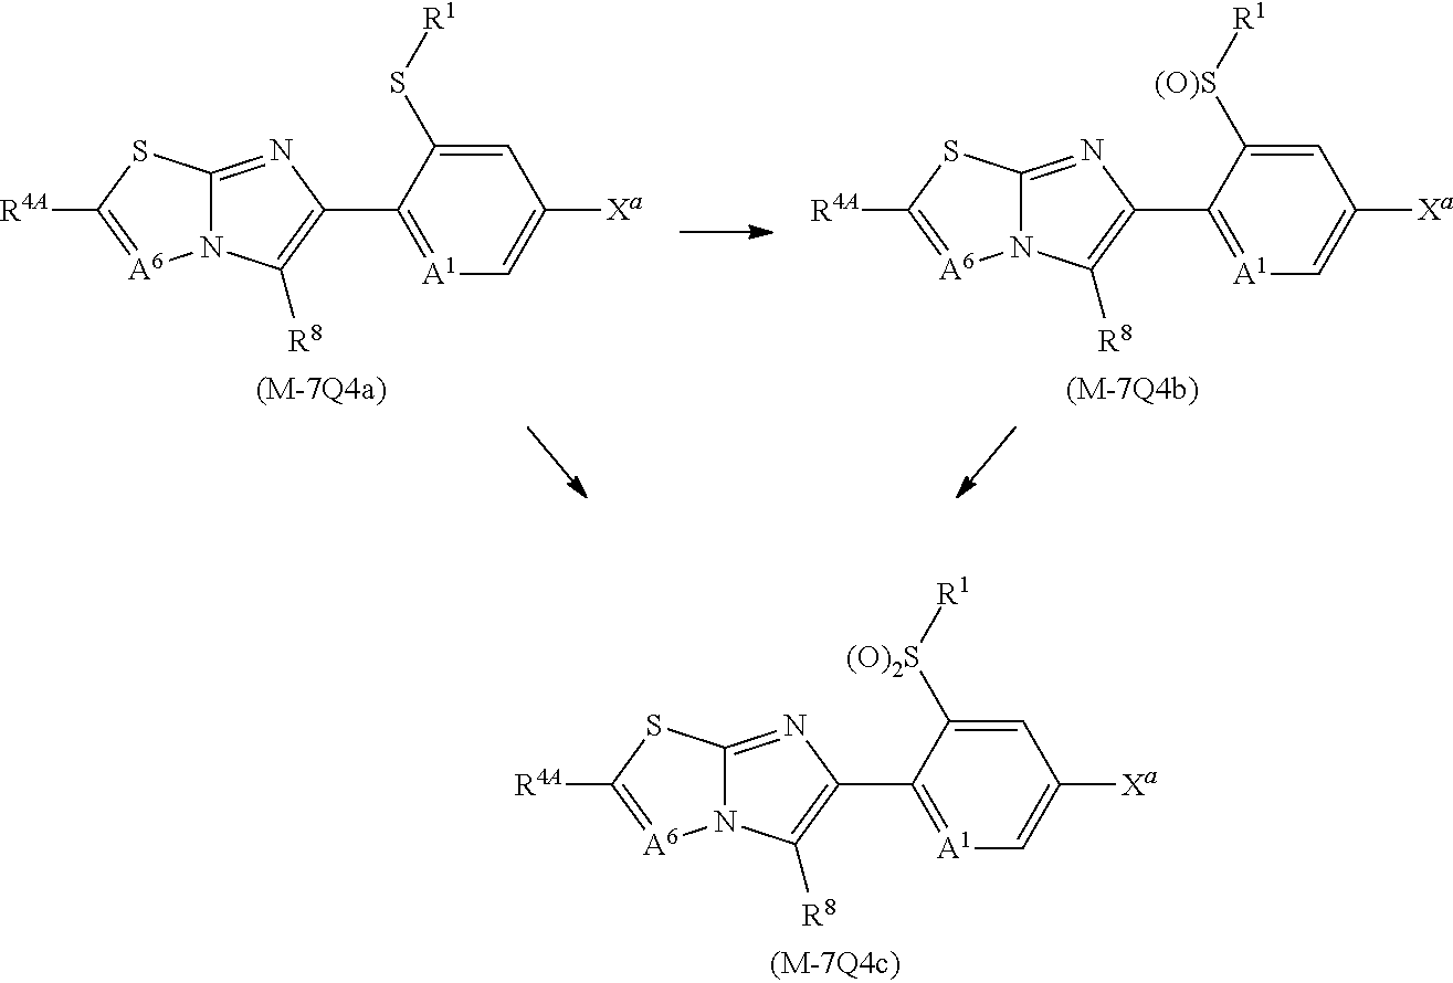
C1=C([(O)2S][R1])C(C2=C([R8])N3C(=N2)SC([R4A])=[A6]3)=[A1]C=C1[Xa].C1=C(S[R1])C(C2=C([R8])N3C(=N2)SC([R4A])=[A6]3)=[A1]C=C1[Xa].C1=C([(O)S][R1])C(C2=C([R8])N3C(=N2)SC([R4A])=[A6]3)=[A1]C=C1[Xa]
